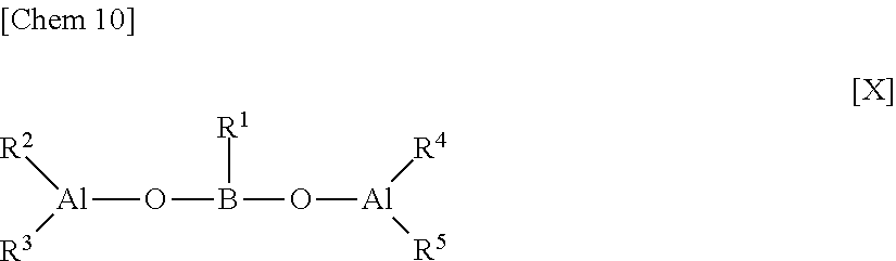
[R1]B(O[Al]([R5])[R4])O[Al]([R2])[R3]
